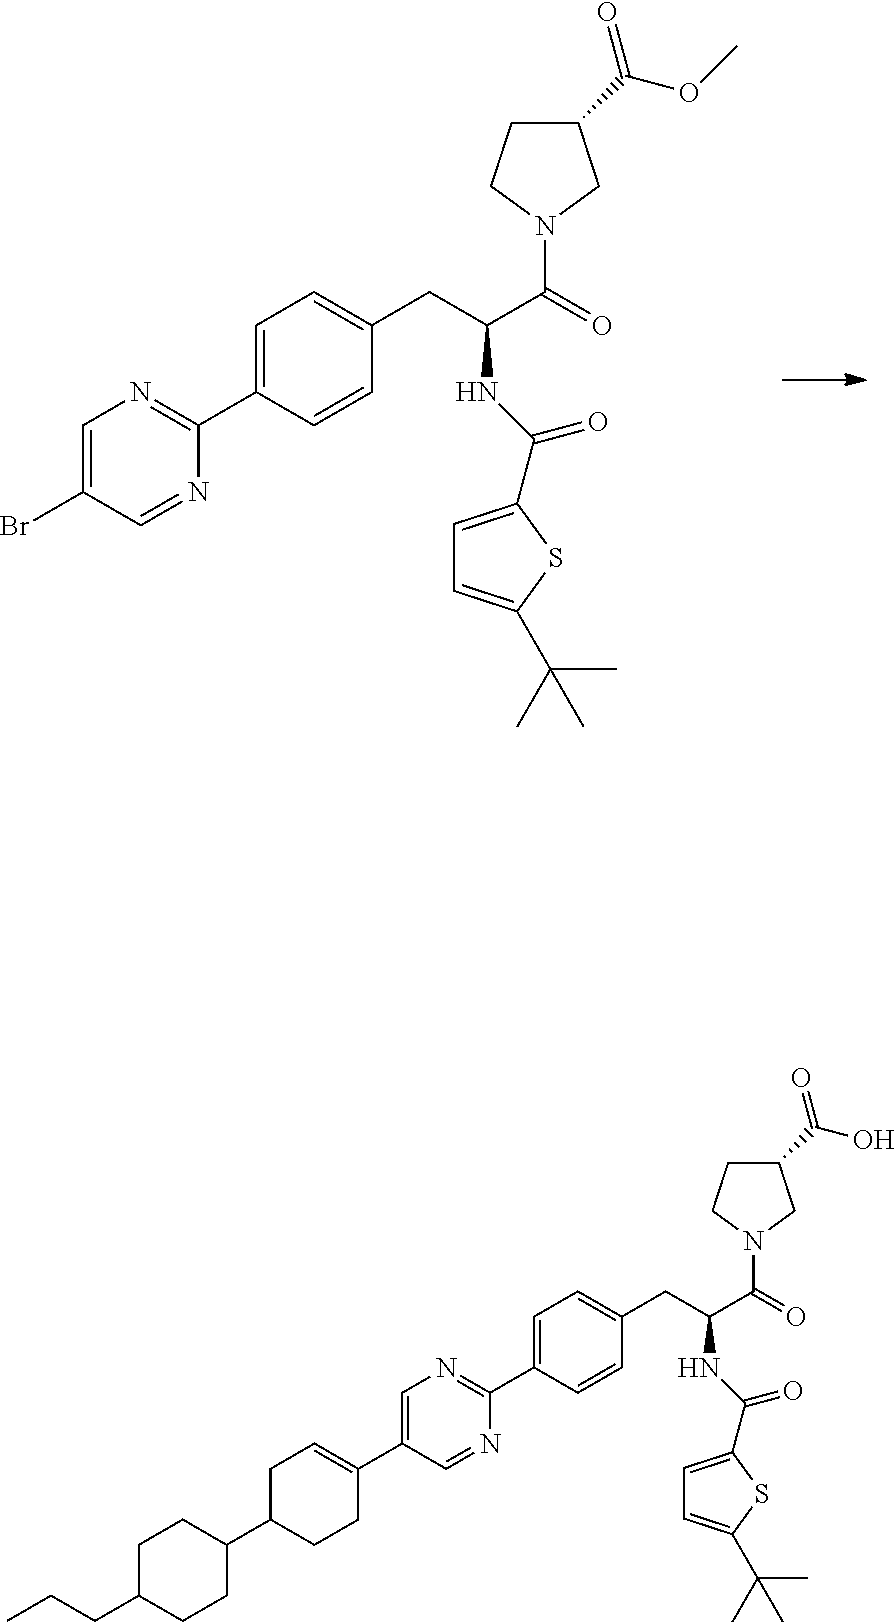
C1=C(Br)C=NC(C2=CC=C(CC(C(=O)N3CCC(C(OC)=O)C3)NC(C3=CC=C(C(C)(C)C)S3)=O)C=C2)=N1.C1=C(C2=CCC(C3CCC(CCC)CC3)CC2)C=NC(C2=CC=C(CC(C(=O)N3CCC(C(O)=O)C3)NC(C3=CC=C(C(C)(C)C)S3)=O)C=C2)=N1
